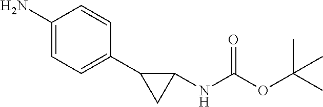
C1(N)=CC=C(C2CC2NC(OC(C)(C)C)=O)C=C1
